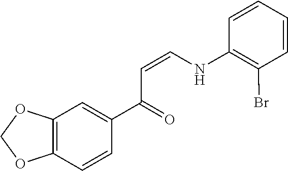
O1COC2=C1C=C(C(C=CNC1=C(Br)C=CC=C1)=O)C=C2
